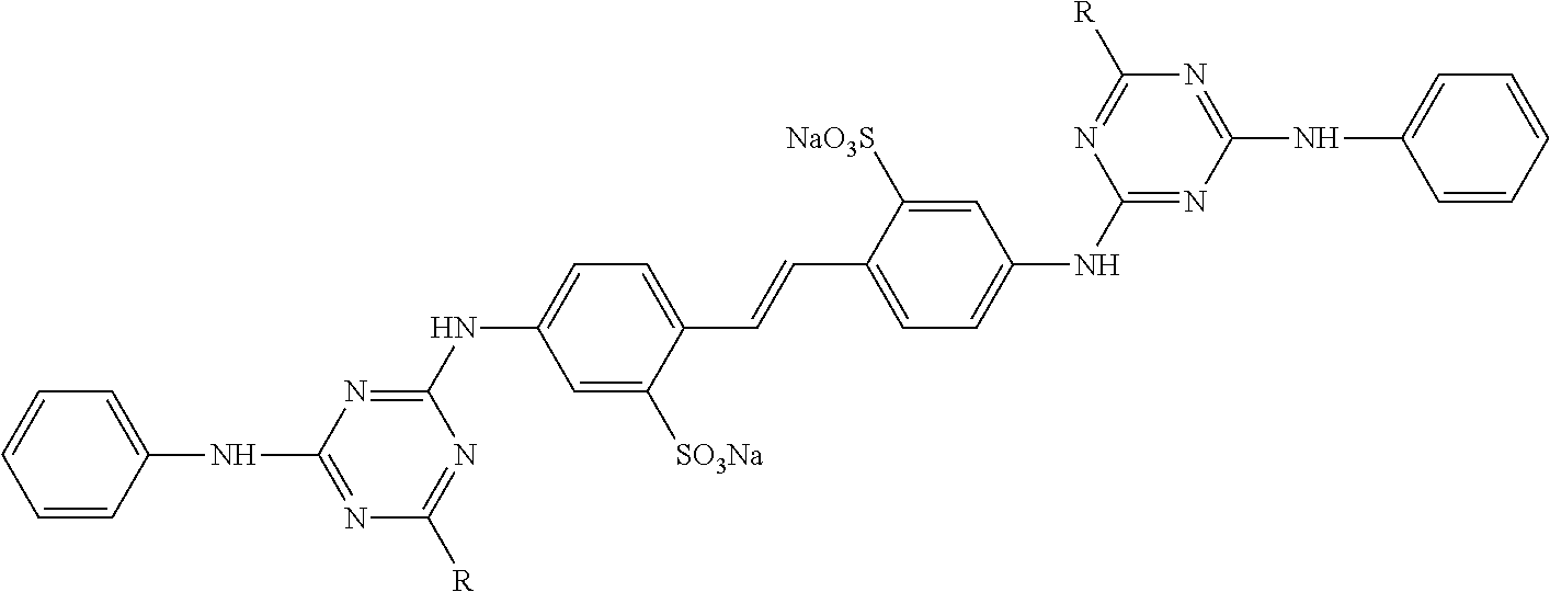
C1=C([SO3Na])C(C=CC2=CC=C(NC3=NC(NC4=CC=CC=C4)=NC([R])=N3)C=C2[NaO3S])=CC=C1NC1=NC(NC2=CC=CC=C2)=NC([R])=N1
